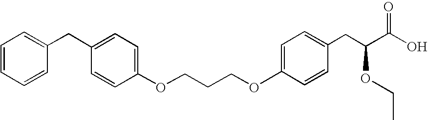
C1=CC=CC(CC2=CC=C(OCCCOC3=CC=C(CC(C(O)=O)OCC)C=C3)C=C2)=C1
